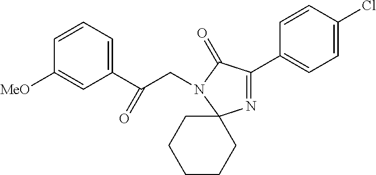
C1=CC=C(C(CN2C(=O)C(C3=CC=C(Cl)C=C3)=NC23CCCCC3)=O)C=C1[MeO]
